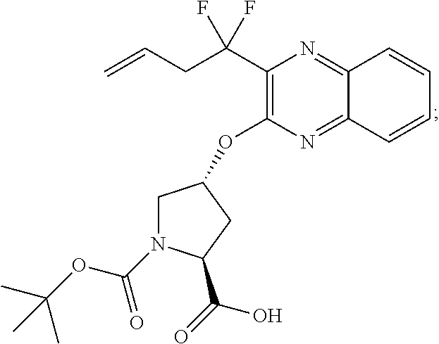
C1(C(CC=C)(F)F)=C(OC2CN(C(OC(C)(C)C)=O)C(C(O)=O)C2)N=C2C(=N1)C=CC=C2
